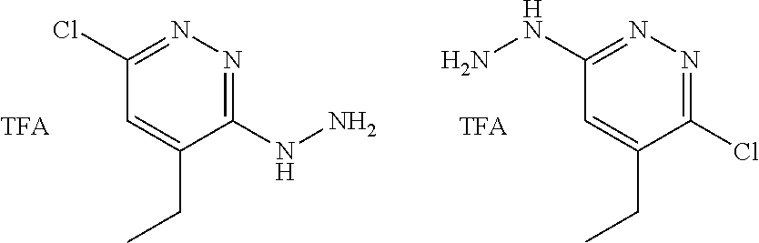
C1(NN)=NN=C(Cl)C=C1CC.C1(Cl)=NN=C(NN)C=C1CC
